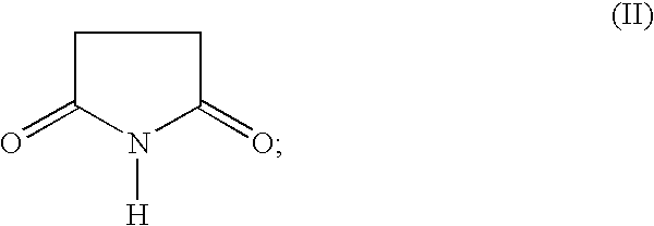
C1C(=O)N([H])C(=O)C1
